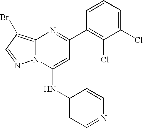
C12=C(Br)C=NN1C(NC1=CC=NC=C1)=CC(C1=C(Cl)C(Cl)=CC=C1)=N2
